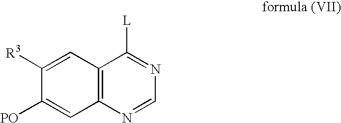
C12=C(N=CN=C1[L])C=C([PO])C([R3])=C2
